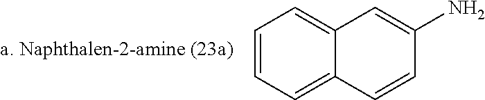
C1=CC=C2C(=C1)C=C(N)C=C2
